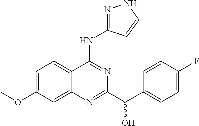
C1=C(OC)C=C2C(=C1)C(NC1=NNC=C1)=NC(C(C1=CC=C(F)C=C1)O)=N2
